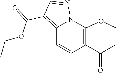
N1=CC(C(OCC)=O)=C2C=CC(C(C)=O)=C(OC)N12
